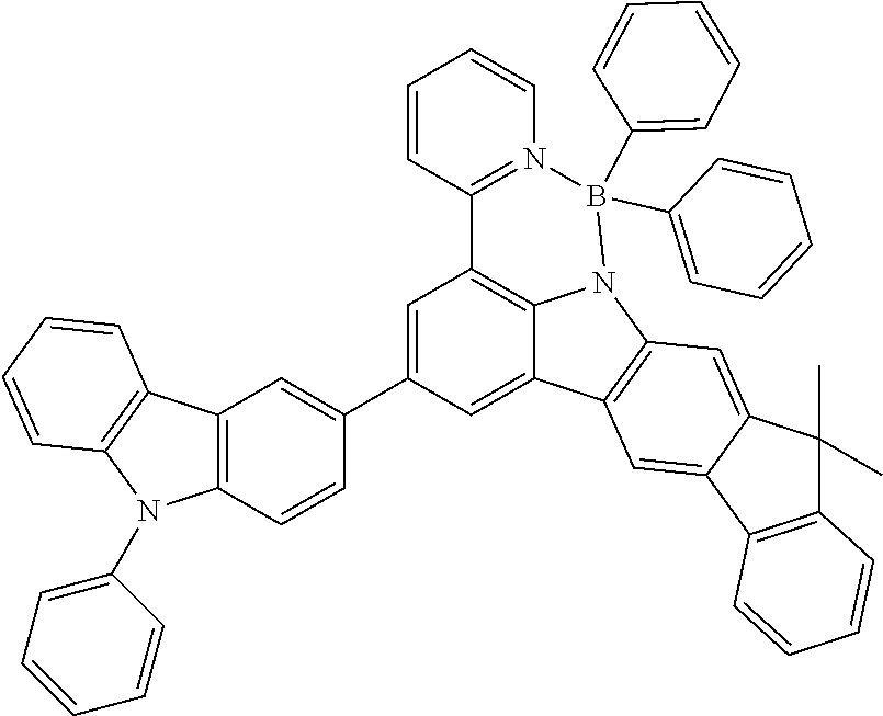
C1=C(C2=CC3=C(C=C2)N(C2=CC=CC=C2)C2=C3C=CC=C2)C=C2C3=C1C1=N(C=CC=C1)B(C1=CC=CC=C1)(C1=CC=CC=C1)N3C1=C2C=C2C(=C1)C(C)(C)C1=C2C=CC=C1
